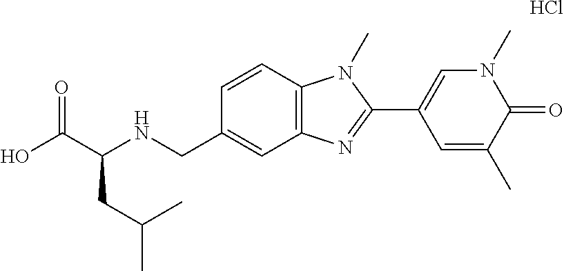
C1=CC2=C(C=C1CNC(C(O)=O)CC(C)C)N=C(C1=CN(C)C(=O)C(C)=C1)N2C.Cl
